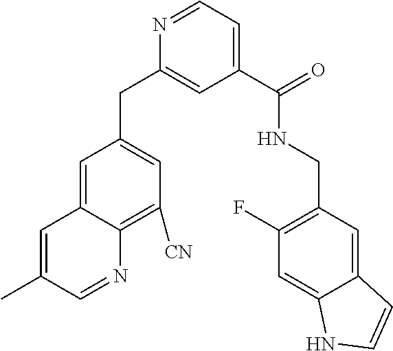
N1=CC=C(C(NCC2=C(F)C=C3C(=C2)C=CN3)=O)C=C1CC1=CC([CN])=C2C(=C1)C=C(C)C=N2
